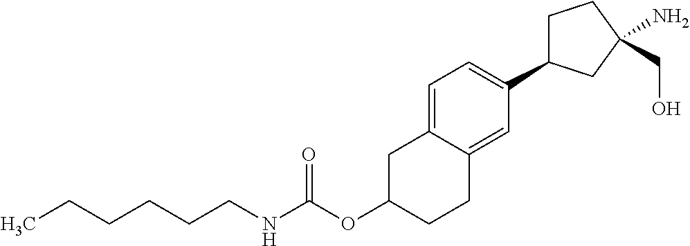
O=C(OC1CC2=CC=C(C3CCC(CO)(N)C3)C=C2CC1)NCCCCCC
